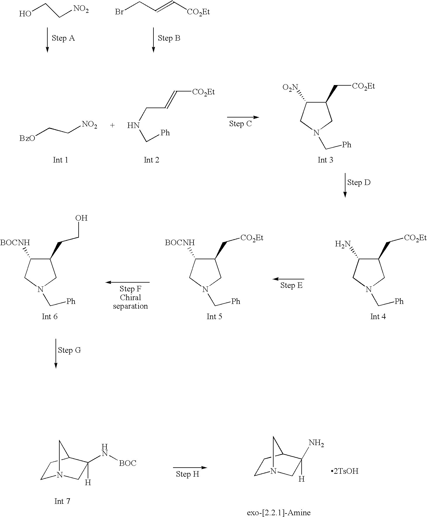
OCC[NO2].BrCC=C[CO2Et].[BzO]CC[NO2].C(CNC[Ph])=C[CO2Et].C1(C[CO2Et])C([O2N])CN(C[Ph])C1.C1(C[CO2Et])C(N)CN(C[Ph])C1.C1(C[CO2Et])C([BOCNH])CN(C[Ph])C1.C1(CCO)C([BOCNH])CN(C[Ph])C1.C1N2CC([H])(N[BOC])C(C1)C2.C1N2CC([H])(N)C(C1)C2
